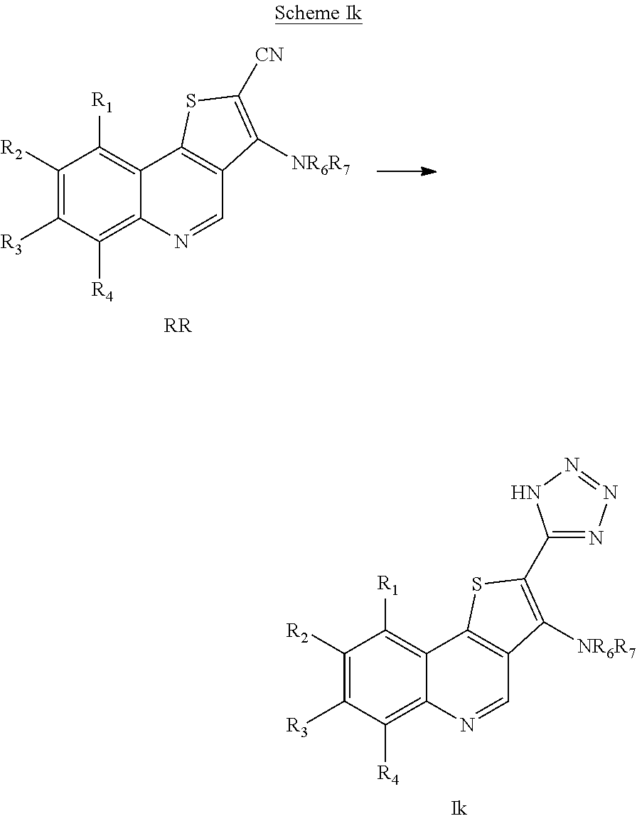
C1([R2])=C([R3])C([R4])=C2C(=C1[R1])C1=C(C=N2)C([NR6R7])=C(C2=NN=NN2)S1.C1([R2])=C([R3])C([R4])=C2C(=C1[R1])C1=C(C=N2)C([NR6R7])=C([CN])S1.[RR]
